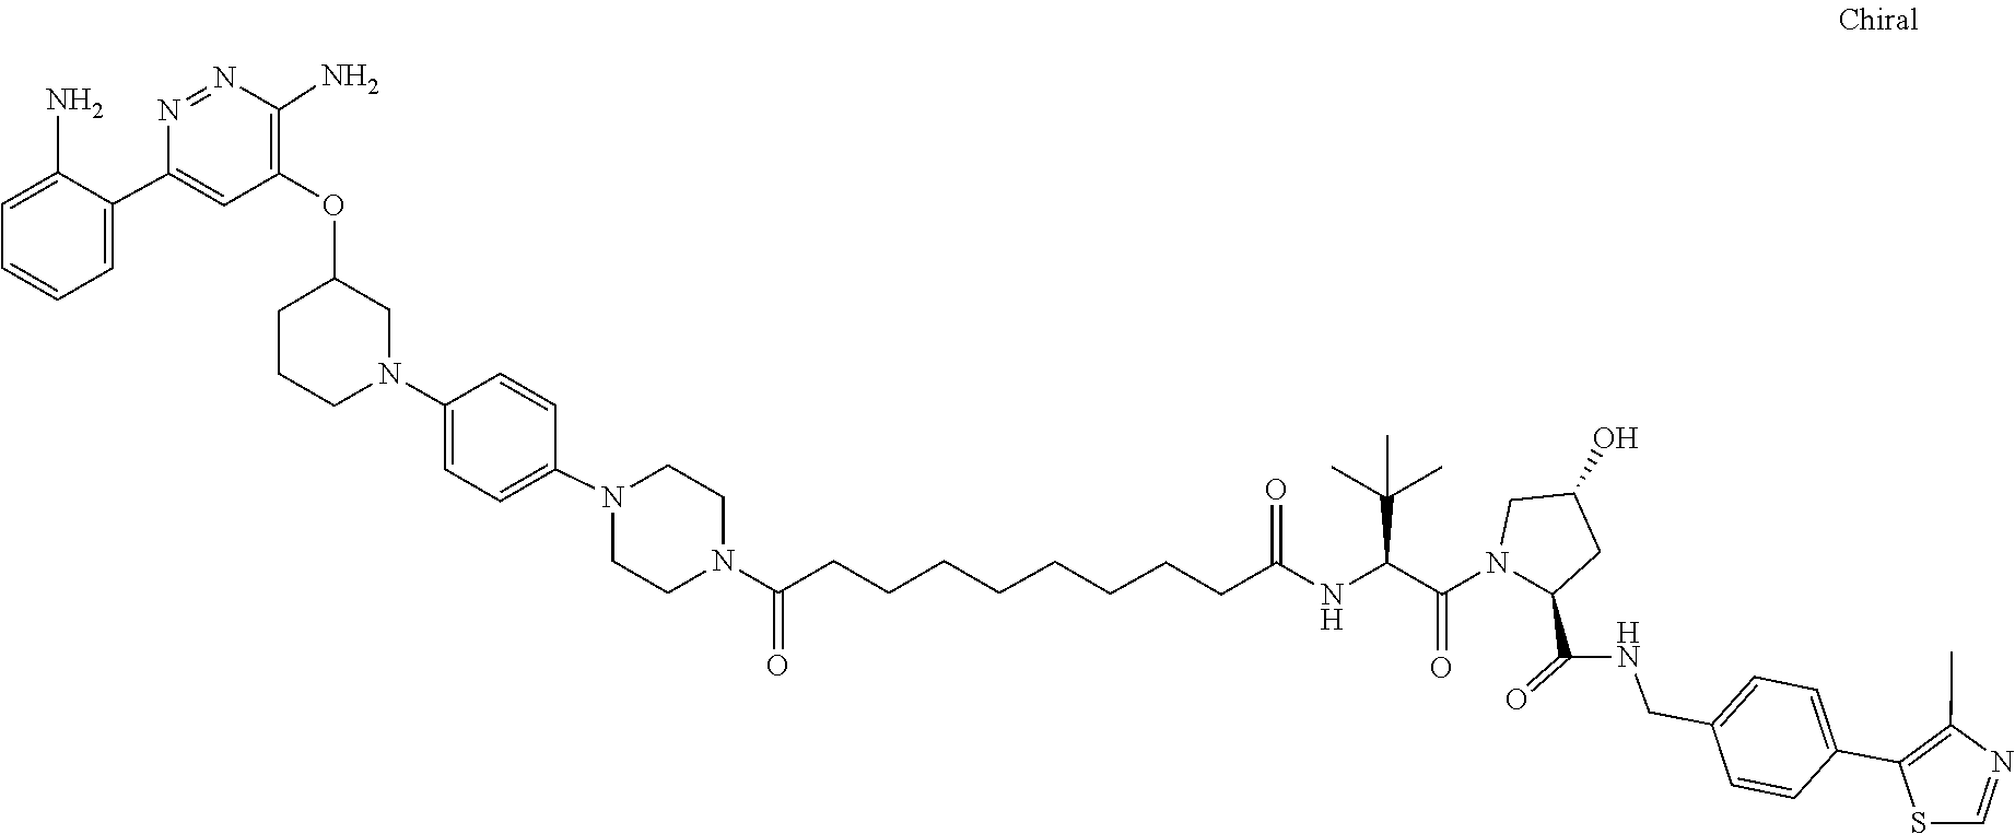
S1C=NC(C)=C1C1=CC=C(CNC(=O)C2N(C(=O)C(NC(CCCCCCCCC(=O)N3CCN(C4=CC=C(N5CCCC(OC6=C(N)N=NC(C7=CC=CC=C7N)=C6)C5)C=C4)CC3)=O)C(C)(C)C)CC(O)C2)C=C1
